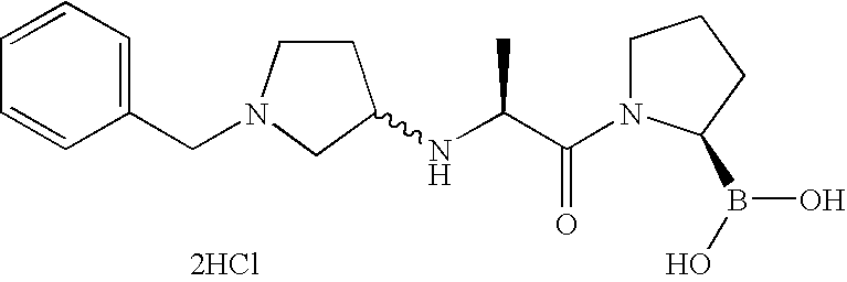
C1=CC=C(CN2CCC(NC(C(N3CCCC3B(O)O)=O)C)C2)C=C1.[2HCl]
